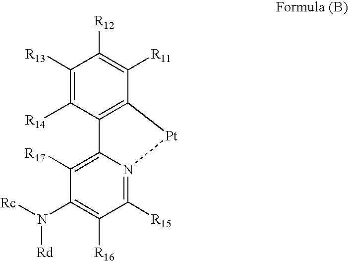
C1([R13])=C([R14])C2=C(C([R11])=C1[R12])[Pt]N1=C([R15])C([R16])=C(N([Rc])[Rd])C([R17])=C21
